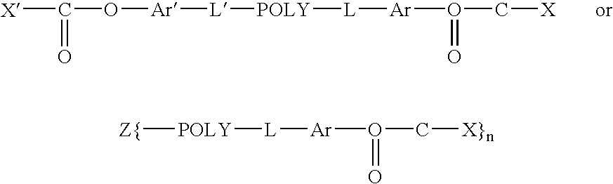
[X]C(O[Ar][L][POLY][L][Ar]O(C[X])=O)=O.[Z{][POLY][L][Ar]O(C[X}n])=O
